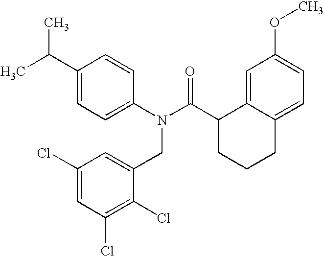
C1(C(C)C)=CC=C(N(C(C2CCCC3=CC=C(OC)C=C23)=O)CC2=CC(Cl)=CC(Cl)=C2Cl)C=C1
